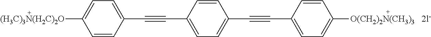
[(H3C)3N(H2C)2O]C1=CC=C(C#CC2=CC=C(C#CC3=CC=C([O(CH2)2N(CH3)3])C=C3)C=C2)C=C1.[2l-]
